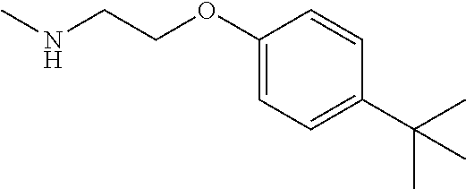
CNCCOC1=CC=C(C(C)(C)C)C=C1
